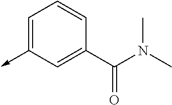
C1=C(->C)C=C(C(N(C)C)=O)C=C1
